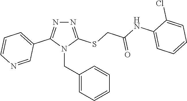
N1=C(SCC(NC2=CC=CC=C2Cl)=O)N(CC2=CC=CC=C2)C(C2=CC=CN=C2)=N1
